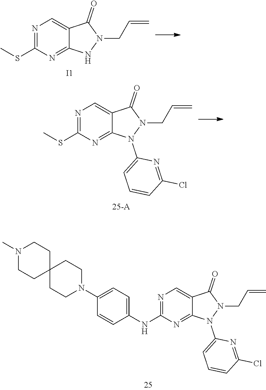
N1=C(SC)N=C2C(=C1)C(=O)N(CC=C)N2C1=CC=CC(Cl)=N1.N1=C(SC)N=C2C(=C1)C(=O)N(CC=C)N2.[I1].N1(C)CCC2(CC1)CCN(C1=CC=C(NC3=NC=C4C(=N3)N(C3=CC=CC(Cl)=N3)N(CC=C)C4=O)C=C1)CC2
